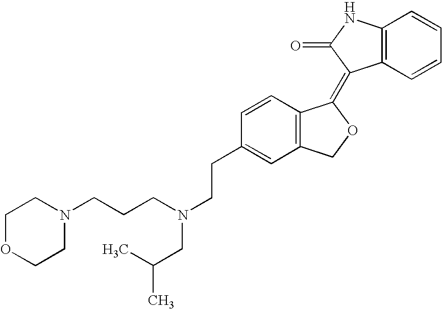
C12=C(C=CC=C1)C(=C1C3=C(CO1)C=C(CCN(CCCN1CCOCC1)CC(C)C)C=C3)C(=O)N2
